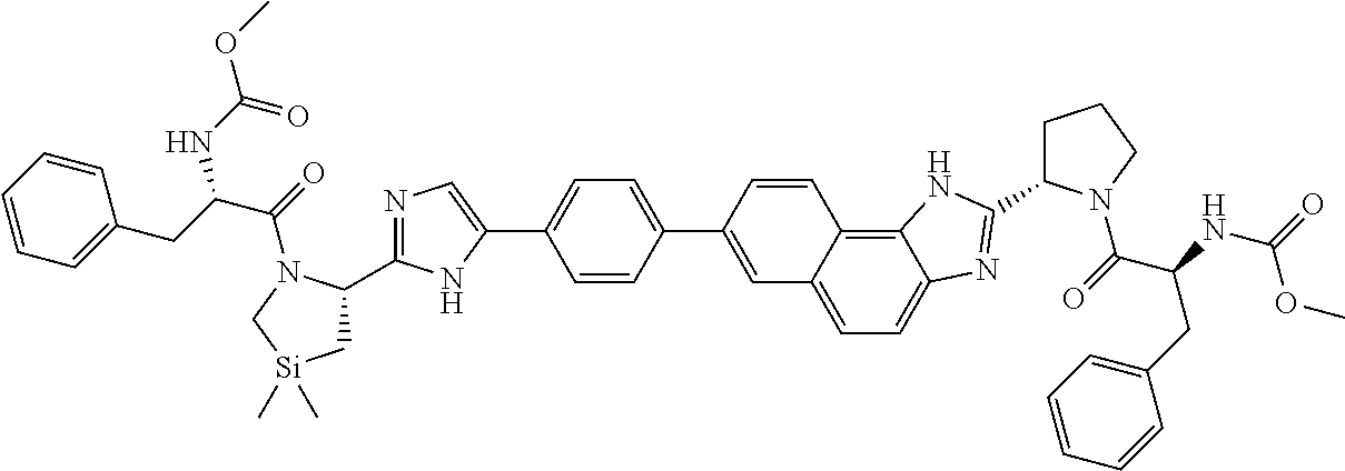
C1(C2=CC3=CC=C4C(=C3C=C2)NC(C2CCCN2C(=O)C(NC(=O)OC)CC2=CC=CC=C2)=N4)=CC=C(C2=CN=C(C3C[Si](C)(C)CN3C(=O)C(CC3=CC=CC=C3)NC(OC)=O)N2)C=C1
